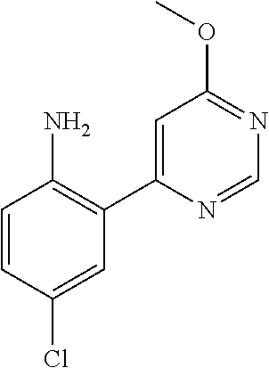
C1=CC(Cl)=CC(C2=CC(OC)=NC=N2)=C1N
